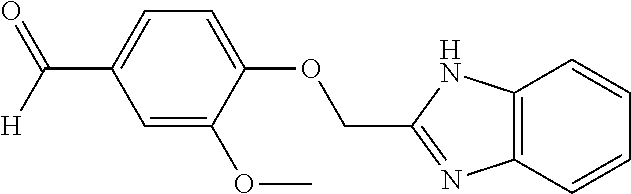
C1=C(OCC2=NC3=C(N2)C=CC=C3)C(OC)=CC(C(=O)[H])=C1
